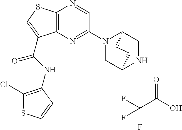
C(C(O)=O)(F)(F)F.C12=C(N=C(N3CC4NCC3CC4)C=N1)C(C(=O)NC1=C(Cl)SC=C1)=CS2
